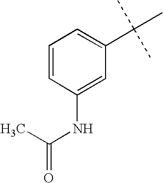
C1=CC(NC(=O)C)=CC(C(C)(C)C)=C1
